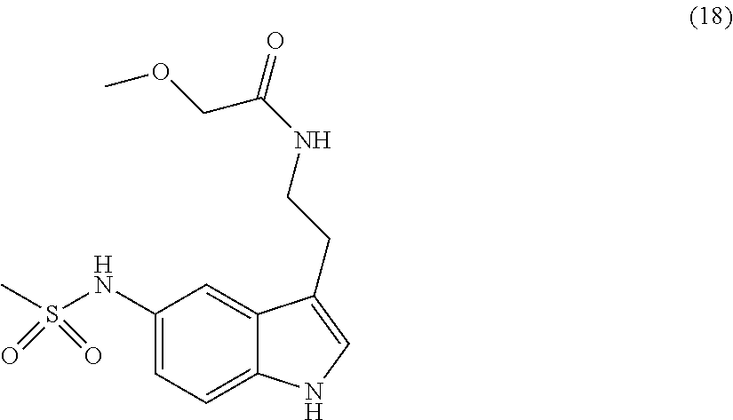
C1(NS(C)(=O)=O)=CC=C2C(=C1)C(CCNC(=O)COC)=CN2
